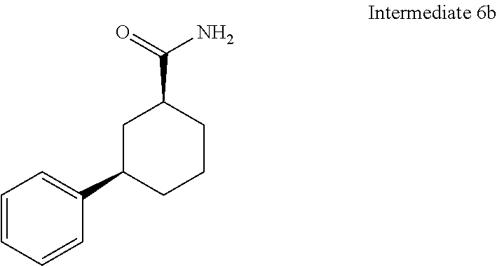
C1C(C2=CC=CC=C2)CCCC1C(=O)N
